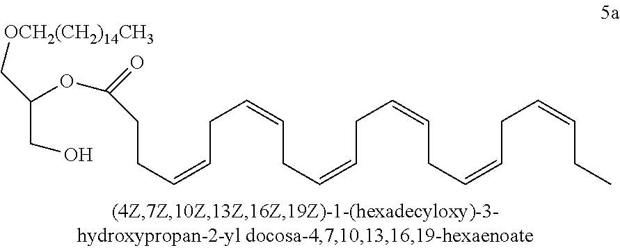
C(CC=CCC=CCC=CCC=CCC=CCC=CCC)C(=O)OC(CO)C[OCH2(CH2)14CH3]
